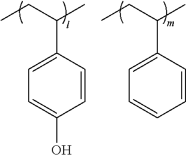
C1=CC(C(CC)C)=CC=C1O.C1=CC(C(CC)C)=CC=C1
